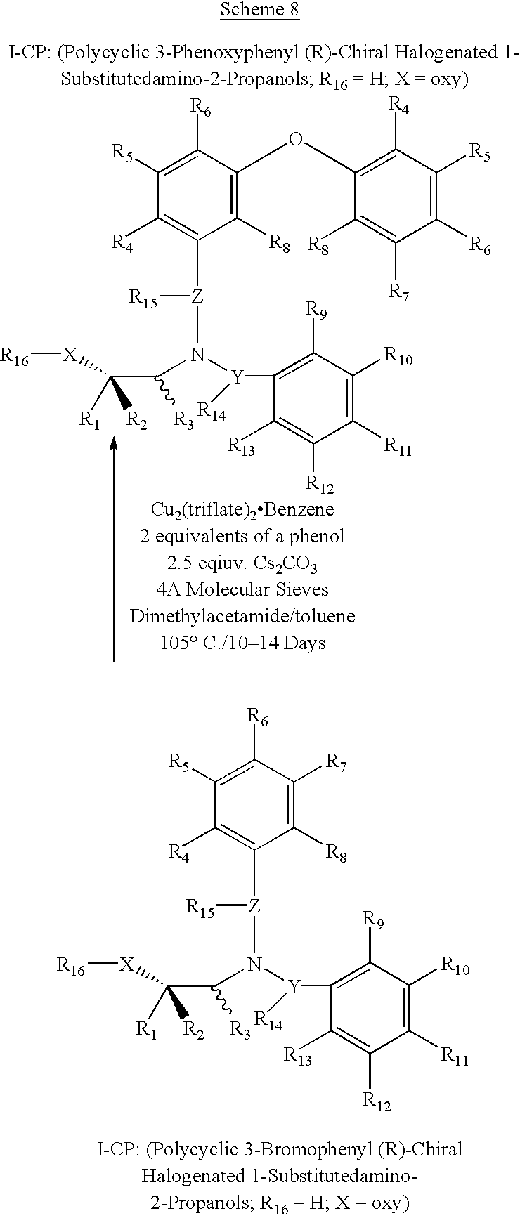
C1([R8])=C(OC2=C([R4])C([R5])=C([R6])C([R7])=C2[R8])C([R6])=C([R5])C([R4])=C1[Z]([R15])N([Y]([R14])C1=C([R9])C([R10])=C([R11])C([R12])=C1[R13])C(C([R1])([R2])[X][R16])[R3].C1([R8])=C([R7])C([R6])=C([R5])C([R4])=C1[Z]([R15])N([Y]([R14])C1=C([R9])C([R10])=C([R11])C([R12])=C1[R13])C(C([R1])([R2])[X][R16])[R3]
